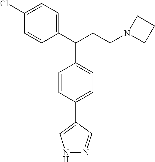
C(C(C1=CC=C(Cl)C=C1)C1=CC=C(C2=CNN=C2)C=C1)CN1CCC1
